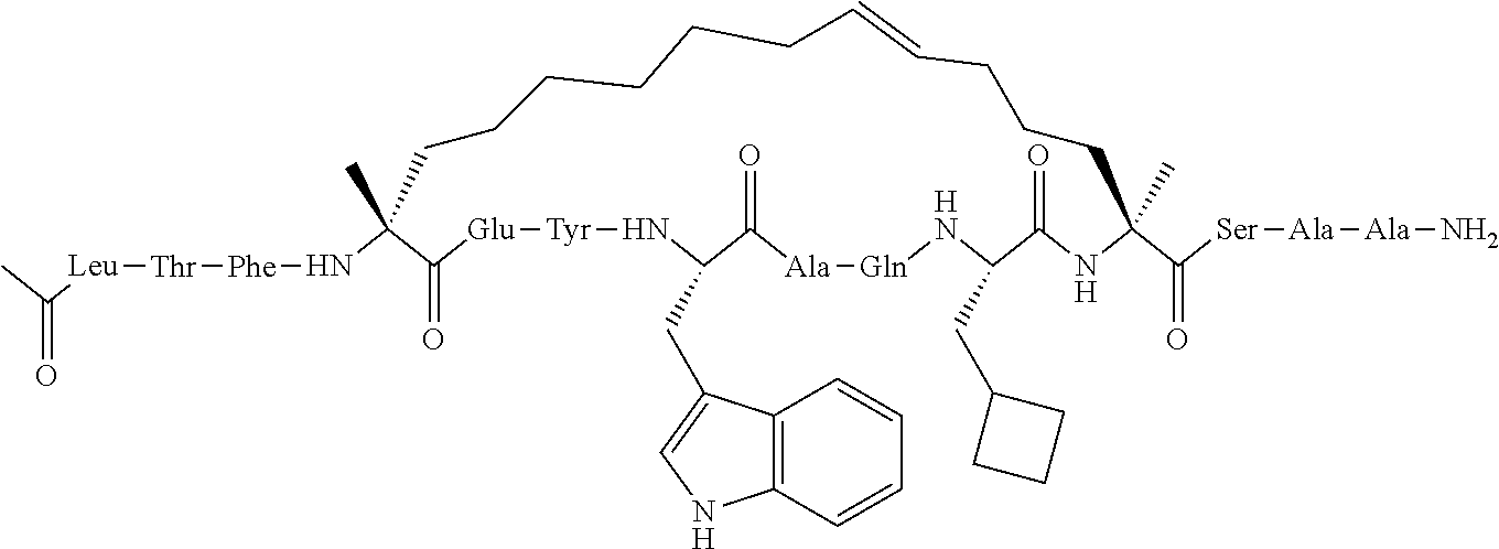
C(=O)(C)[Leu][Thr][Phe]NC1(C)C(=O)[Glu][Tyr]NC(CC2=CNC3=C2C=CC=C3)C(=O)[Ala][Gln]NC(CC2CCC2)C(=O)NC(C([Ser][Ala][Ala]N)=O)(C)CCCC=CCCCCCC1
